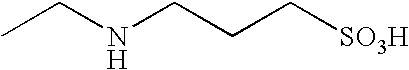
CCNCCC[SO3H]
